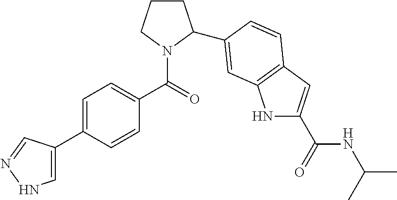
C1=C(C2=CNN=C2)C=CC(C(=O)N2C(C3=CC4=C(C=C(C(=O)NC(C)C)N4)C=C3)CCC2)=C1
